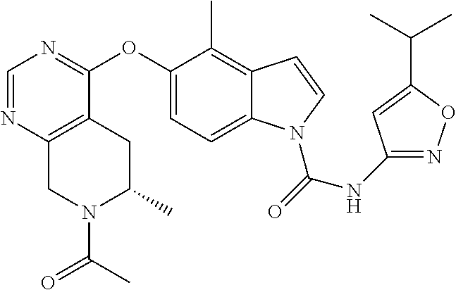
O(C1=CC=C2C(=C1C)C=CN2C(=O)NC1=NOC(C(C)C)=C1)C1=NC=NC2=C1CC(C)N(C(=O)C)C2
